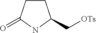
C1CC(=O)NC1C[OTs]
